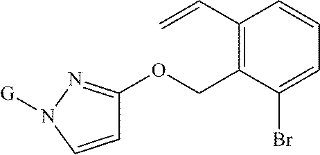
C1=CN([G])N=C1OCC1=C(C=C)C=CC=C1Br
